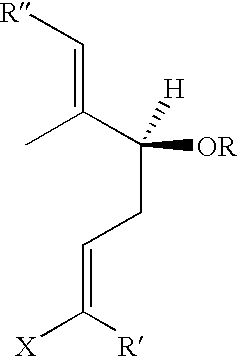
C(=C(C([H])([OR])CC=C([X])[R])C)[R]
